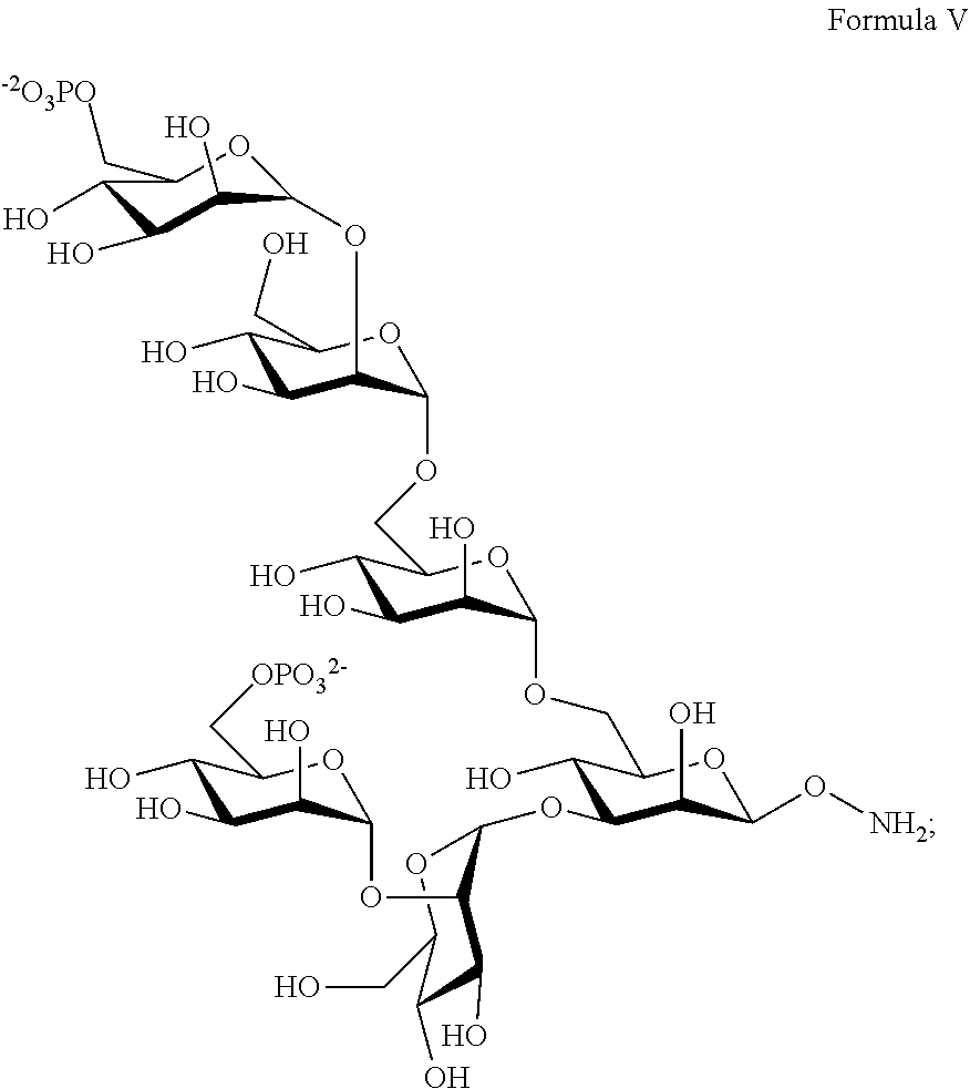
C1(O)C(O)C(O)C(OC2C(O)C(O)C(CO)OC2OCC2C(O)C(O)C(O)C(OCC3C(O)C(OC4C(OC5C(O)C(O)C(O)C(C[OPO32-])O5)C(O)C(O)C(CO)O4)C(O)C(O[NH2])O3)O2)OC1C[-2O3PO]
